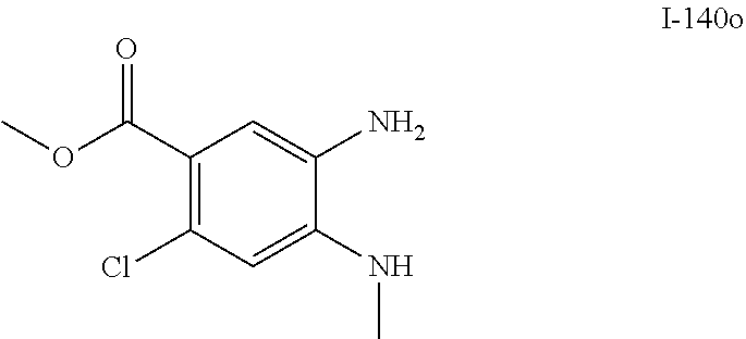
C1(C(OC)=O)=C(Cl)C=C(NC)C(N)=C1
